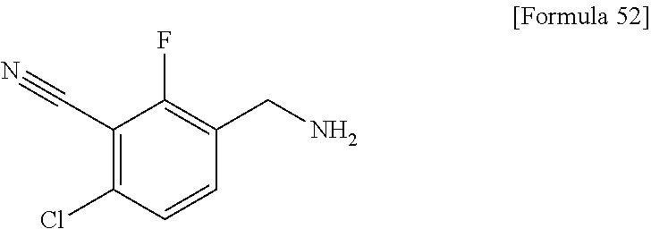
C1(C#N)=C(Cl)C=CC(CN)=C1F
